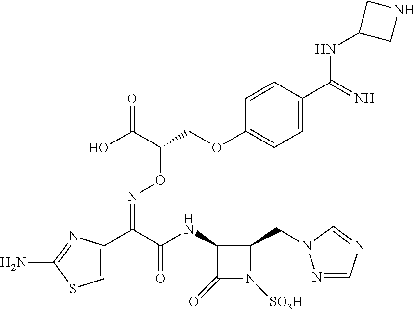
C1=C(C(C(=O)NC2C(=O)N([SO3H])C2CN2N=CN=C2)=NOC(COC2=CC=C(C(=N)NC3CNC3)C=C2)C(=O)O)N=C(N)S1
